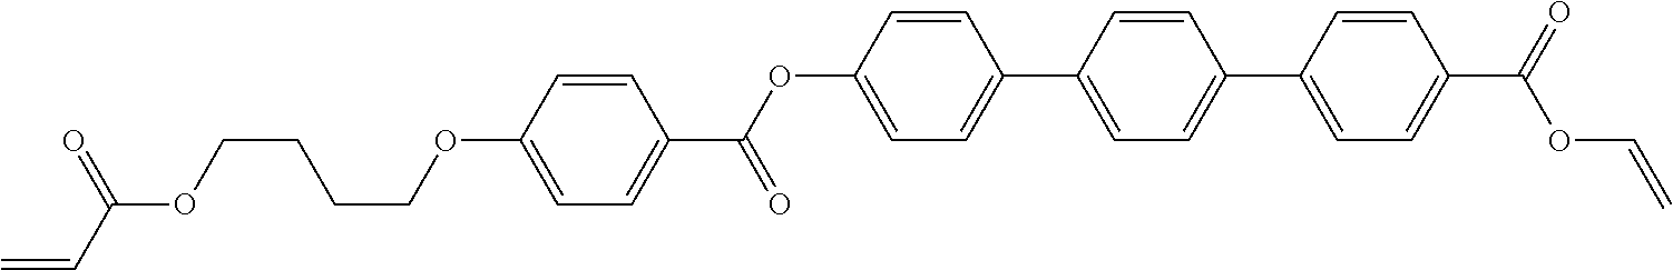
C1=C(OC(C2=CC=C(OCCCCOC(=O)C=C)C=C2)=O)C=CC(C2=CC=C(C3=CC=C(C(OC=C)=O)C=C3)C=C2)=C1
